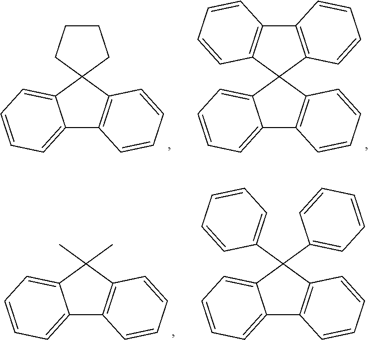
C12=CC=CC=C1C1(C3=C2C=CC=C3)CCCC1.C12=CC=CC=C1C1(C3=C2C=CC=C3)C2=C(C3=C1C=CC=C3)C=CC=C2.C12=CC=CC=C1C(C)(C)C1=C2C=CC=C1.C12=CC=CC=C1C(C1=CC=CC=C1)(C1=CC=CC=C1)C1=C2C=CC=C1
